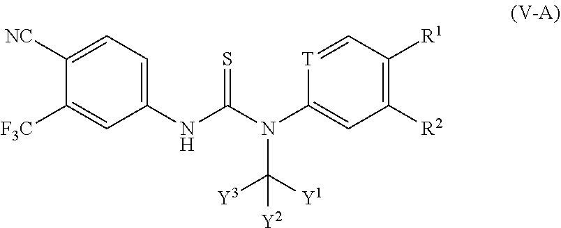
N(C1=CC=C([NC])C([F3C])=C1)C(=S)N(C1=CC([R2])=C([R1])C=[T]1)C([Y1])([Y3])[Y2]
